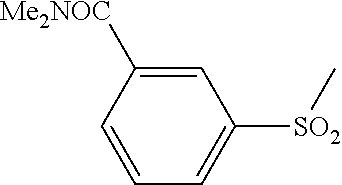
[SO2](C1=CC=CC([CONMe2])=C1)C
